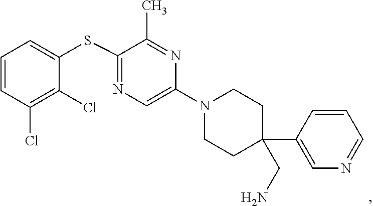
C1=C(N2CCC(C3=CN=CC=C3)(CN)CC2)N=C(C)C(SC2=CC=CC(Cl)=C2Cl)=N1
